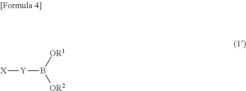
[X][Y]B([OR2])[OR1]
